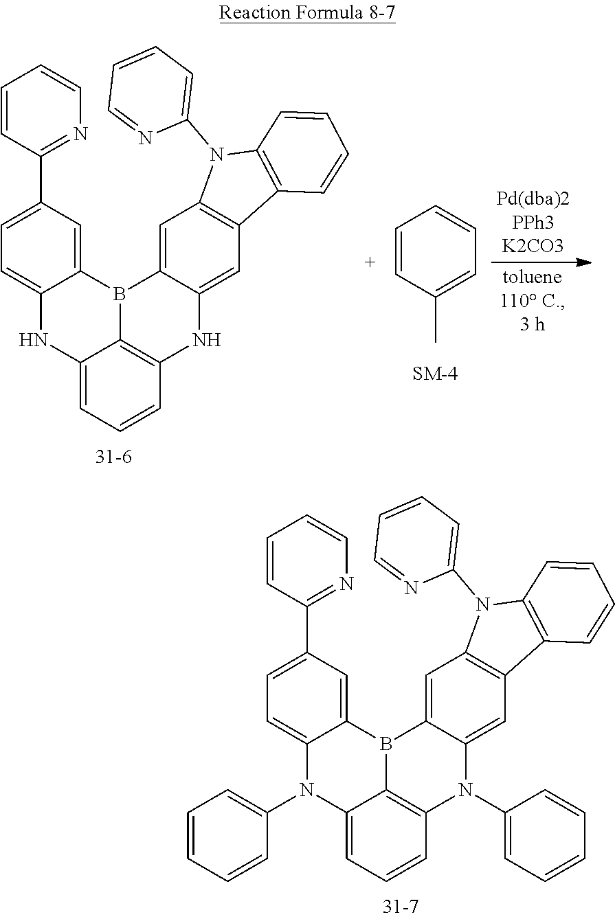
C1=CC(C2=CC=C3C(=C2)B2C4=C(C=CC=C4N3C3=CC=CC=C3)N(C3=CC=CC=C3)C3=CC4=C(C=C32)N(C2=CC=CC=N2)C2=C4C=CC=C2)=NC=C1.C1=CC(C2=CC=C3C(=C2)B2C4=C(C=CC=C4N3)NC3=CC4=C(C=C32)N(C2=CC=CC=N2)C2=C4C=CC=C2)=NC=C1.C1=CC(C)=CC=C1
